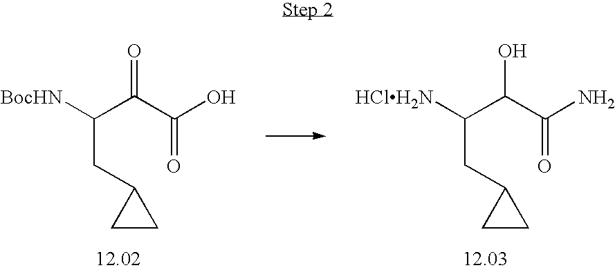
[BocHN]C(C(C(O)=O)=O)CC1CC1.[HClH2N]C(C(C(N)=O)O)CC1CC1
